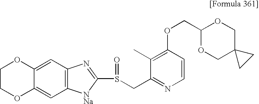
C1=C2C(=CC3=C1N=C(S(CC1=NC=CC(OCC4OCC5(CO4)CC5)=C1C)=O)[NNa]3)OCCO2
